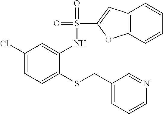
C1(Cl)=CC=C(SCC2=CC=CN=C2)C(NS(=O)(=O)C2=CC3=C(C=CC=C3)O2)=C1
